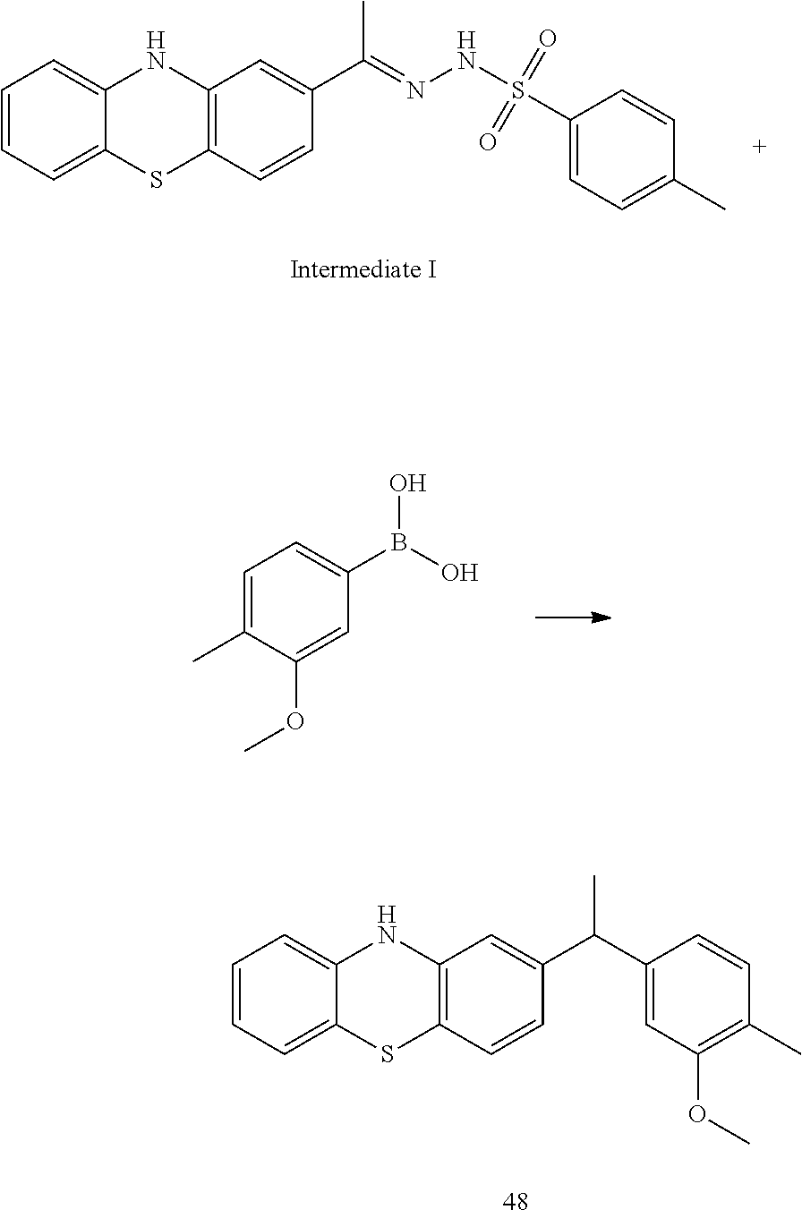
C1=CC=C2C(=C1)NC1=C(S2)C=CC(C(=NNS(=O)(=O)C2=CC=C(C)C=C2)C)=C1.C1=C(C)C(OC)=CC(B(O)O)=C1.C1=CC=C2C(=C1)NC1=C(S2)C=CC(C(C2=CC(OC)=C(C)C=C2)C)=C1
